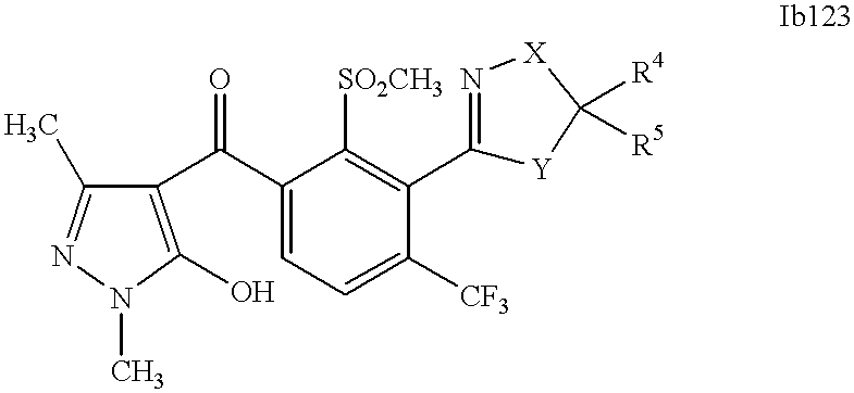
C1(C)=NN(C)C(O)=C1C(C1=CC=C([CF3])C(C2=N[X]C([R4])([R5])[Y]2)=C1[SO2CH3])=O
